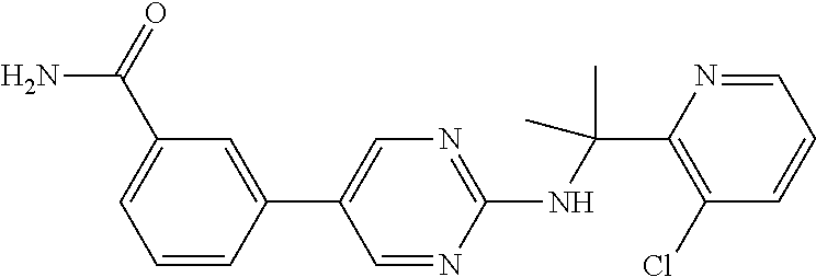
C1(NC(C2=C(Cl)C=CC=N2)(C)C)=NC=C(C2=CC(C(=O)N)=CC=C2)C=N1
